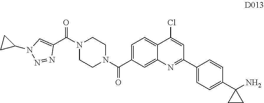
C1=C(C(N2CCN(C(=O)C3=CN(C4CC4)N=N3)CC2)=O)C=C2C(=C1)C(Cl)=CC(C1=CC=C(C3(N)CC3)C=C1)=N2
